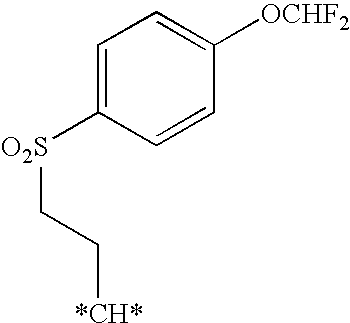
C1=C([O2S]CC[*CH*])C=CC([OCHF2])=C1
